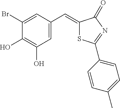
C1(Br)=CC(C=C2SC(C3=CC=C(C)C=C3)=NC2=O)=CC(O)=C1O
